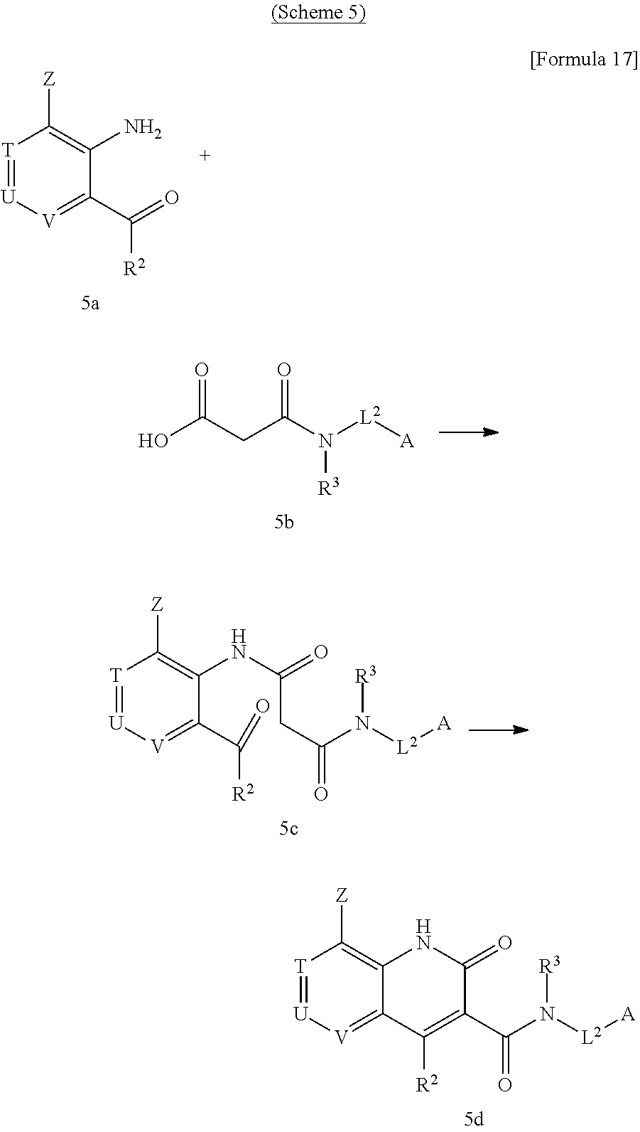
[T]1=[U][V]=C(C(=O)[R2])C(N)=C1[Z].OC(CC(N([L2][A])[R3])=O)=O.[T]1=[U][V]=C(C(=O)[R2])C(NC(=O)CC(=O)N([L2][A])[R3])=C1[Z].[T]1=[U][V]=C2C(=C1[Z])NC(=O)C(C(=O)N([L2][A])[R3])=C2[R2]
